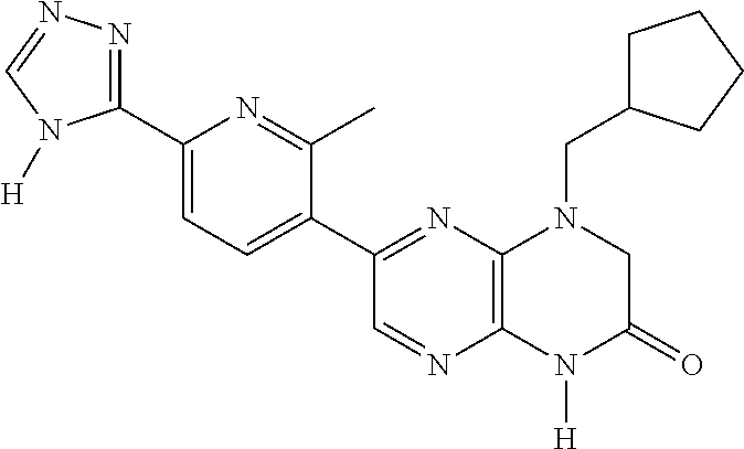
C1(C2=NN=CN2[H])=CC=C(C2=NC3=C(N=C2)N([H])C(=O)CN3CC2CCCC2)C(C)=N1
